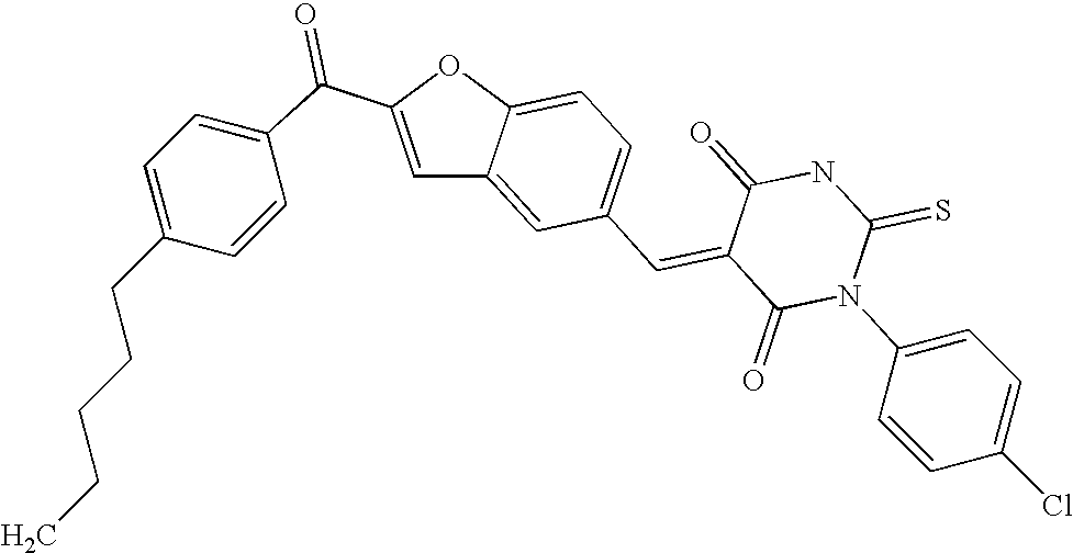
C1=C(C(=O)C2=CC=C(CCCCC)C=C2)OC2=CC=C(C=C3C(=O)N(C4=CC=C(Cl)C=C4)C(=S)NC3=O)C=C12
